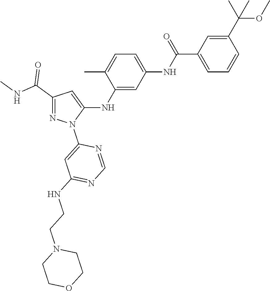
C1(C(NC)=O)=NN(C2=CC(NCCN3CCOCC3)=NC=N2)C(NC2=CC(NC(C3=CC=CC(C(C)(OC)C)=C3)=O)=CC=C2C)=C1
